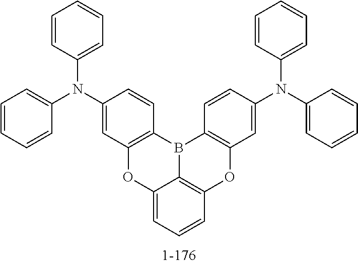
C12=CC=CC3=C1B(C1=C(O3)C=C(N(C3=CC=CC=C3)C3=CC=CC=C3)C=C1)C1=C(O2)C=C(N(C2=CC=CC=C2)C2=CC=CC=C2)C=C1
